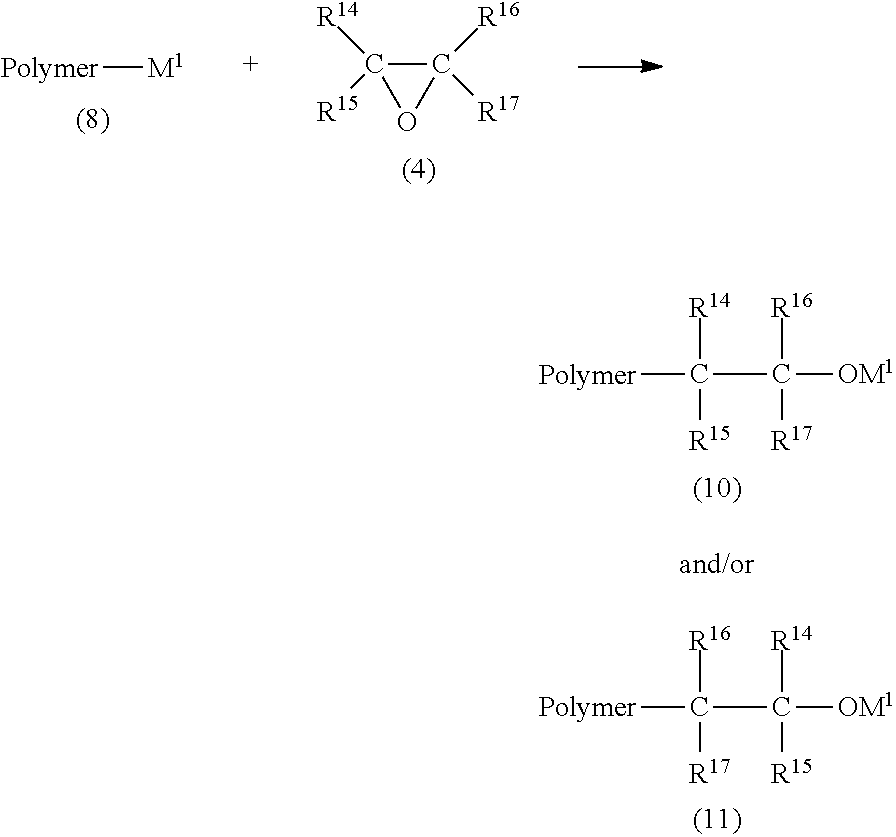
C1([R14])([R15])OC1([R16])[R17].[Polymer][M1].[Polymer]C([R16])([R17])C([R14])([R15])[OM1].[Polymer]C([R14])([R15])C([R16])([R17])[OM1]
